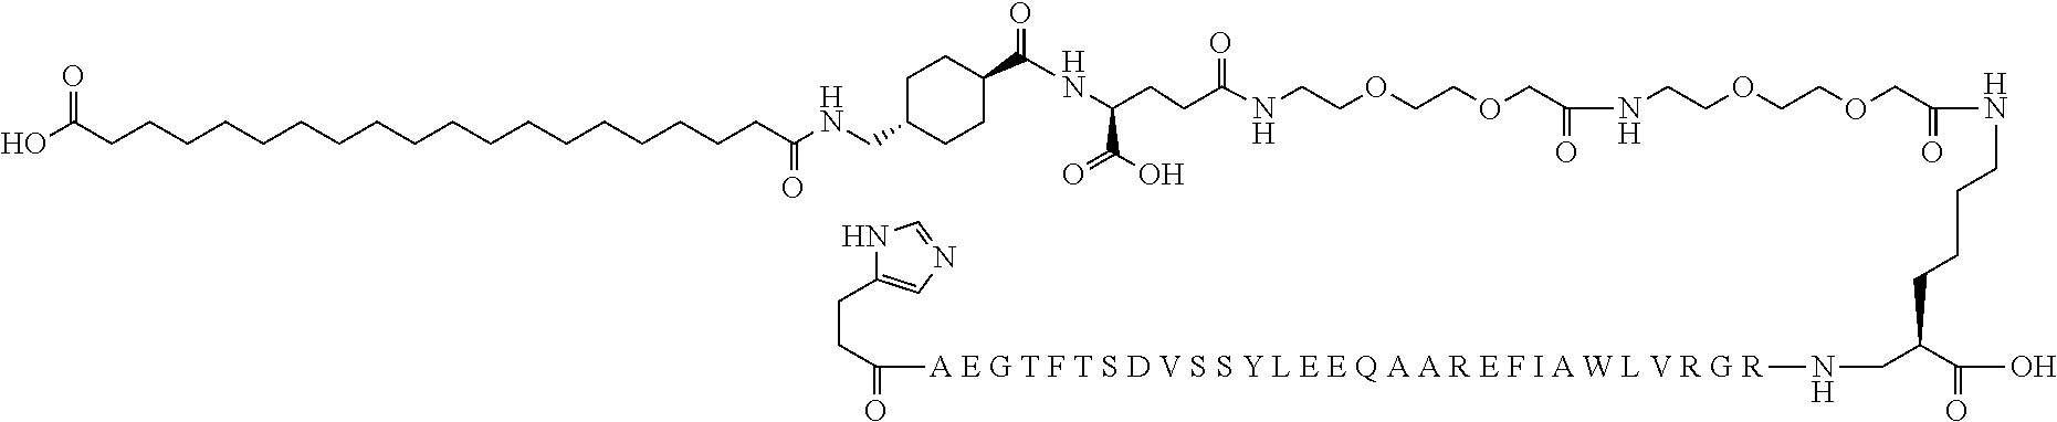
C([A E G T F T S D V S S Y L E E Q A A R E F I A W L V R G R]NCC(CCCCNC(COCCOCCNC(=O)COCCOCCNC(CCC(C(=O)O)NC(=O)C1CCC(CNC(=O)CCCCCCCCCCCCCCCCCCC(O)=O)CC1)=O)=O)C(=O)O)(=O)CCC1=CN=CN1
